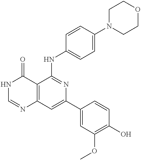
C12=C(C=C(C3=CC(OC)=C(O)C=C3)N=C1NC1=CC=C(N3CCOCC3)C=C1)N=CNC2=O
